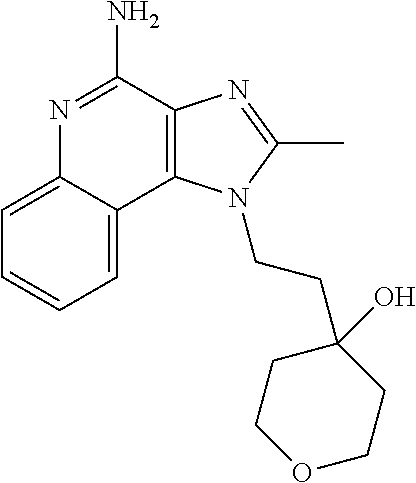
C12=C(C(N)=NC3=CC=CC=C13)N=C(C)N2CCC1(O)CCOCC1
